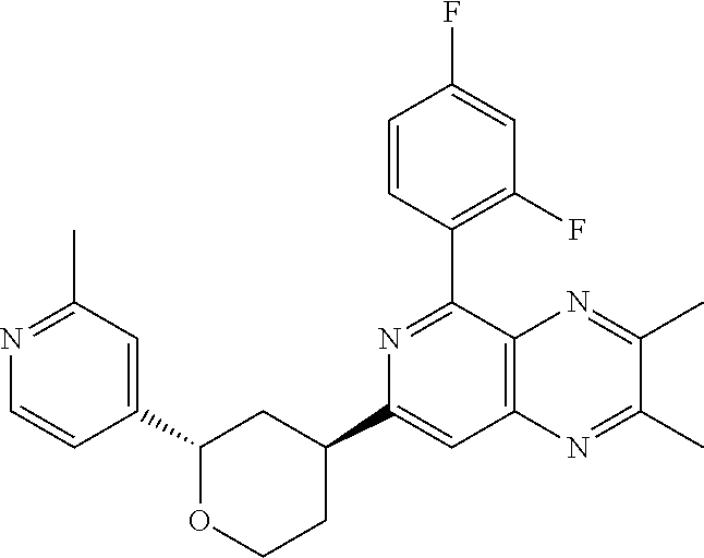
C1(C2=C(F)C=C(F)C=C2)=NC(C2CCOC(C3=CC(C)=NC=C3)C2)=CC2=C1N=C(C)C(C)=N2
